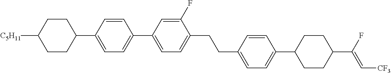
C1CC(C2=CC=C(C3=CC=C(CCC4=CC=C(C5CCC(C(F)=C[CF3])CC5)C=C4)C(F)=C3)C=C2)CCC1[C5H11]
